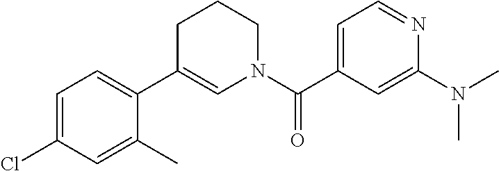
C1=C(Cl)C=C(C)C(C2=CN(C(C3=CC=NC(N(C)C)=C3)=O)CCC2)=C1
